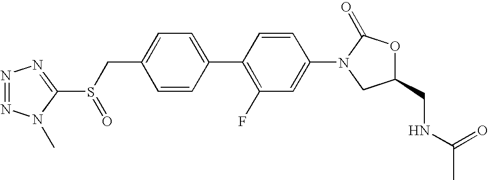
C1(CS(C2=NN=NN2C)=O)=CC=C(C2=C(F)C=C(N3CC(CNC(C)=O)OC3=O)C=C2)C=C1
